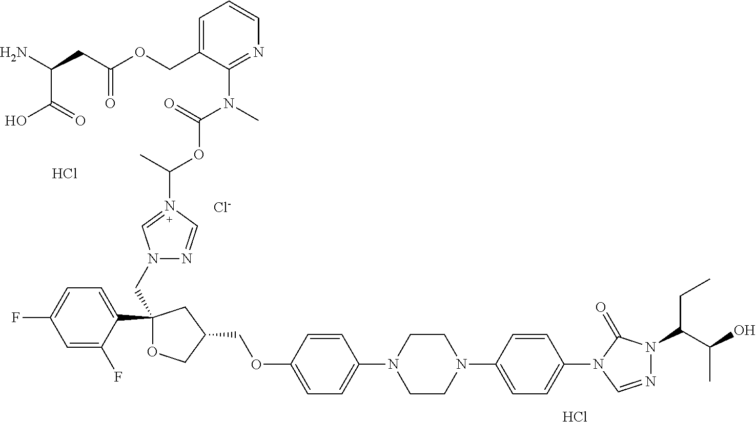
Cl.C1(C2=CC=C(F)C=C2F)(CN2N=CN(C(C)OC(N(C)C3=NC=CC=C3COC(CC(C(O)=O)N)=O)=O)=C2)OCC(COC2=CC=C(N3CCN(C4=CC=C(N5C=NN(C(C(C)O)CC)C5=O)C=C4)CC3)C=C2)C1.[Cl-].Cl
